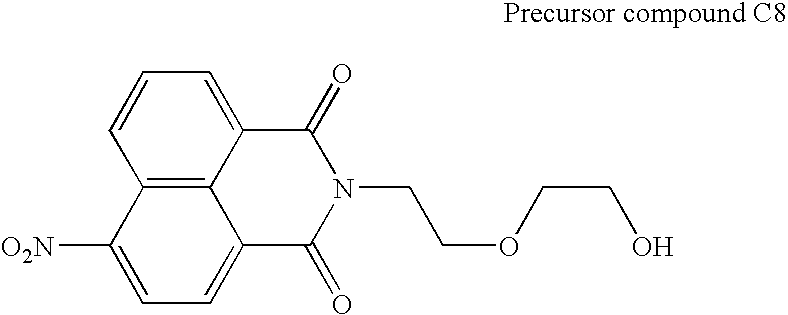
C12=C3C(=CC=C1)C(=O)N(CCOCCO)C(=O)C3=CC=C2[O2N]
